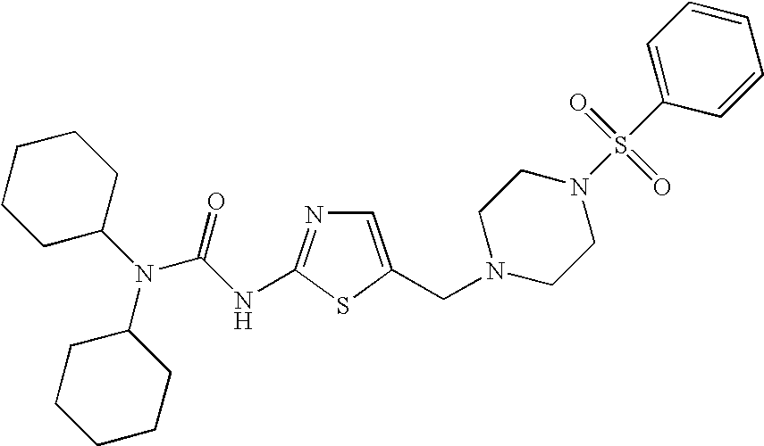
C1=C(CN2CCN(S(=O)(=O)C3=CC=CC=C3)CC2)SC(NC(N(C2CCCCC2)C2CCCCC2)=O)=N1
